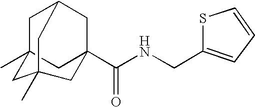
C1C2(C)CC3(C(NCC4=CC=CS4)=O)CC1CC(C)(C2)C3
